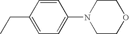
C1=CC(CC)=CC=C1N1CCOCC1
